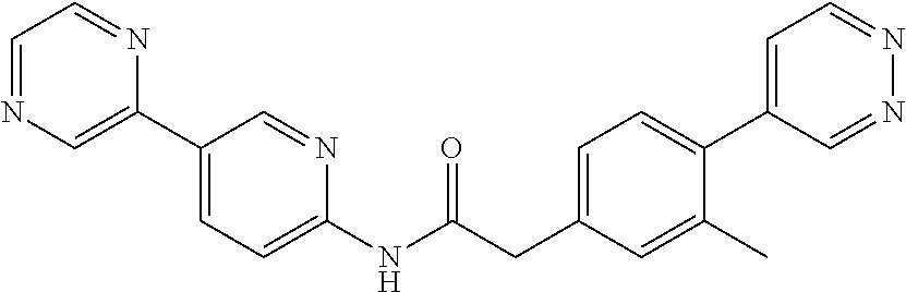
C1=NC=C(C2=CC=C(NC(CC3=CC=C(C4=CC=NN=C4)C(C)=C3)=O)N=C2)N=C1
